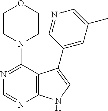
N1(C2=NC=NC3=C2C(C2=CC(C)=CN=C2)=CN3)CCOCC1
